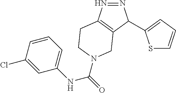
N1=NC(C2=CC=CS2)C2=C1CCN(C(=O)NC1=CC=CC(Cl)=C1)C2
